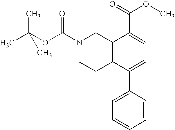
N1(C(OC(C)(C)C)=O)CCC2=C(C1)C(C(OC)=O)=CC=C2C1=CC=CC=C1
